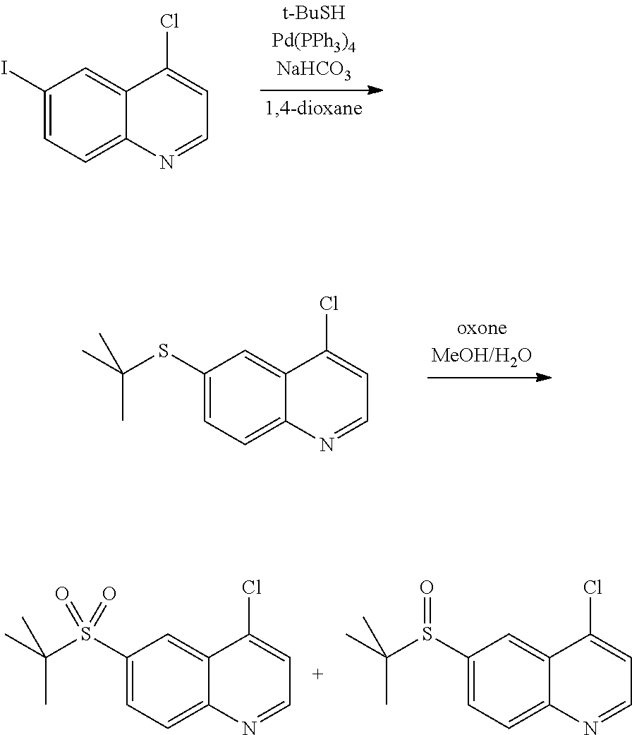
C1(I)=CC=C2C(=C1)C(Cl)=CC=N2.C1(SC(C)(C)C)=CC=C2C(=C1)C(Cl)=CC=N2.C1(S(C(C)(C)C)=O)=CC=C2C(=C1)C(Cl)=CC=N2.C1(S(C(C)(C)C)(=O)=O)=CC=C2C(=C1)C(Cl)=CC=N2
